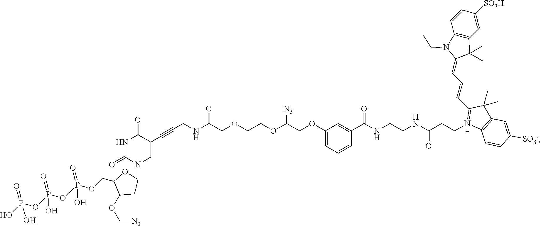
N1C(=O)N(C2CC(OC[N3])C(COP(OP(OP(O)(=O)O)(=O)O)(=O)O)O2)CC(C#CCNC(COCCOC(COC2=CC=CC(C(NCCNC(CCN3=C(C=CC=C4C(C)(C)C5=C(N4CC)C=CC([SO3H])=C5)C(C)(C)C4=C3C=CC([SO3-])=C4)=O)=O)=C2)[N3])=O)C1=O
